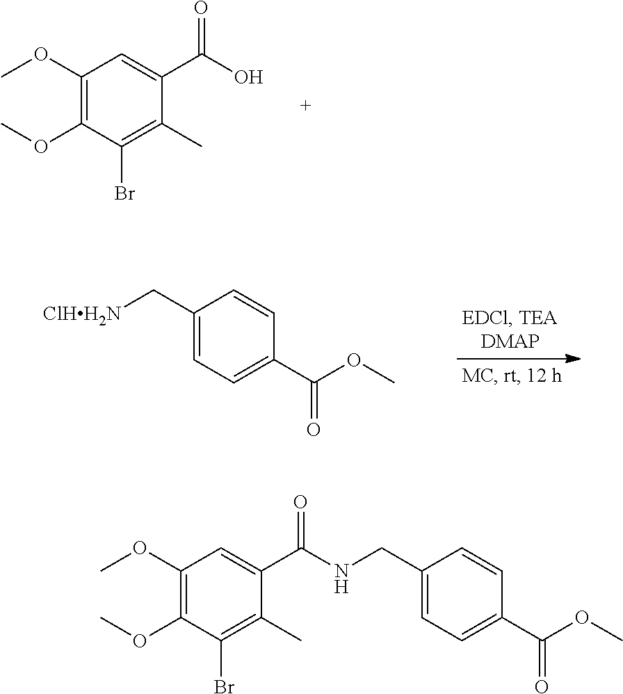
C1(OC)=C(OC)C(Br)=C(C)C(C(O)=O)=C1.C1(C[ClHH2N])=CC=C(C(OC)=O)C=C1.C1(CNC(C2=CC(OC)=C(OC)C(Br)=C2C)=O)=CC=C(C(OC)=O)C=C1
